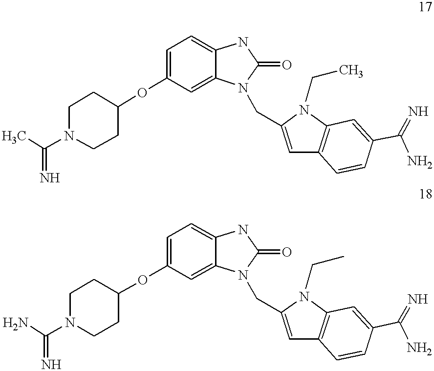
CC(N1CCC(OC2=CC=C3C(=C2)N(CC2=CC4=C(N2CC)C=C(C(N)=N)C=C4)C(=O)N3)CC1)=N.N1(C(=N)N)CCC(OC2=CC=C3C(=C2)N(CC2=CC4=C(N2CC)C=C(C(N)=N)C=C4)C(=O)N3)CC1
